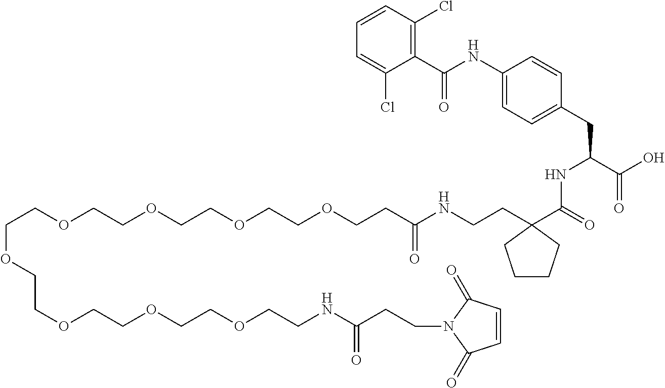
C1=CC(Cl)=C(C(NC2=CC=C(CC(NC(=O)C3(CCNC(CCOCCOCCOCCOCCOCCOCCOCCOCCNC(CCN4C(=O)C=CC4=O)=O)=O)CCCC3)C(=O)O)C=C2)=O)C(Cl)=C1
